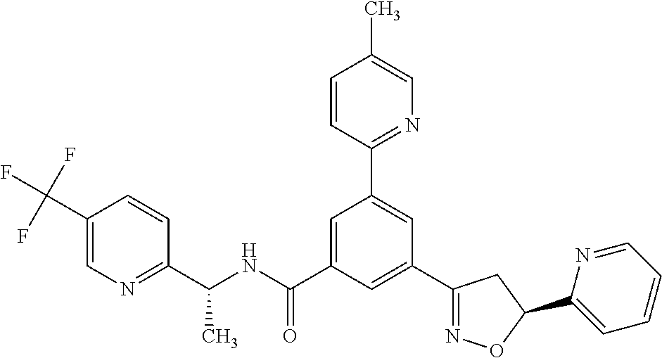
C1(C(NC(C2=CC(C3=NC=C(C)C=C3)=CC(C3=NOC(C4=CC=CC=N4)C3)=C2)=O)C)=NC=C(C(F)(F)F)C=C1
